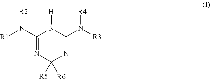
C1(N([R1])[R2])=NC([R5])([R6])N=C(N([R3])[R4])N1[H]
